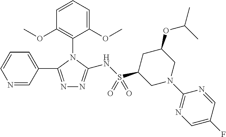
N1=CC(C2=NN=C(NS(C3CN(C4=NC=C(F)C=N4)CC(OC(C)C)C3)(=O)=O)N2C2=C(OC)C=CC=C2OC)=CC=C1
